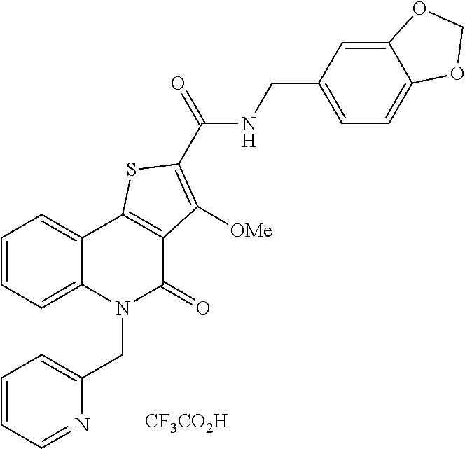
C1=CC=C2C(=C1)C1=C(C(=O)N2CC2=CC=CC=N2)C([OMe])=C(C(NCC2=CC=C3C(=C2)OCO3)=O)S1.[CF3CO2H]
